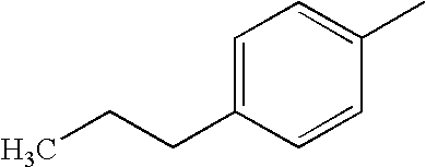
C1=C(CCC)C=CC(C)=C1
